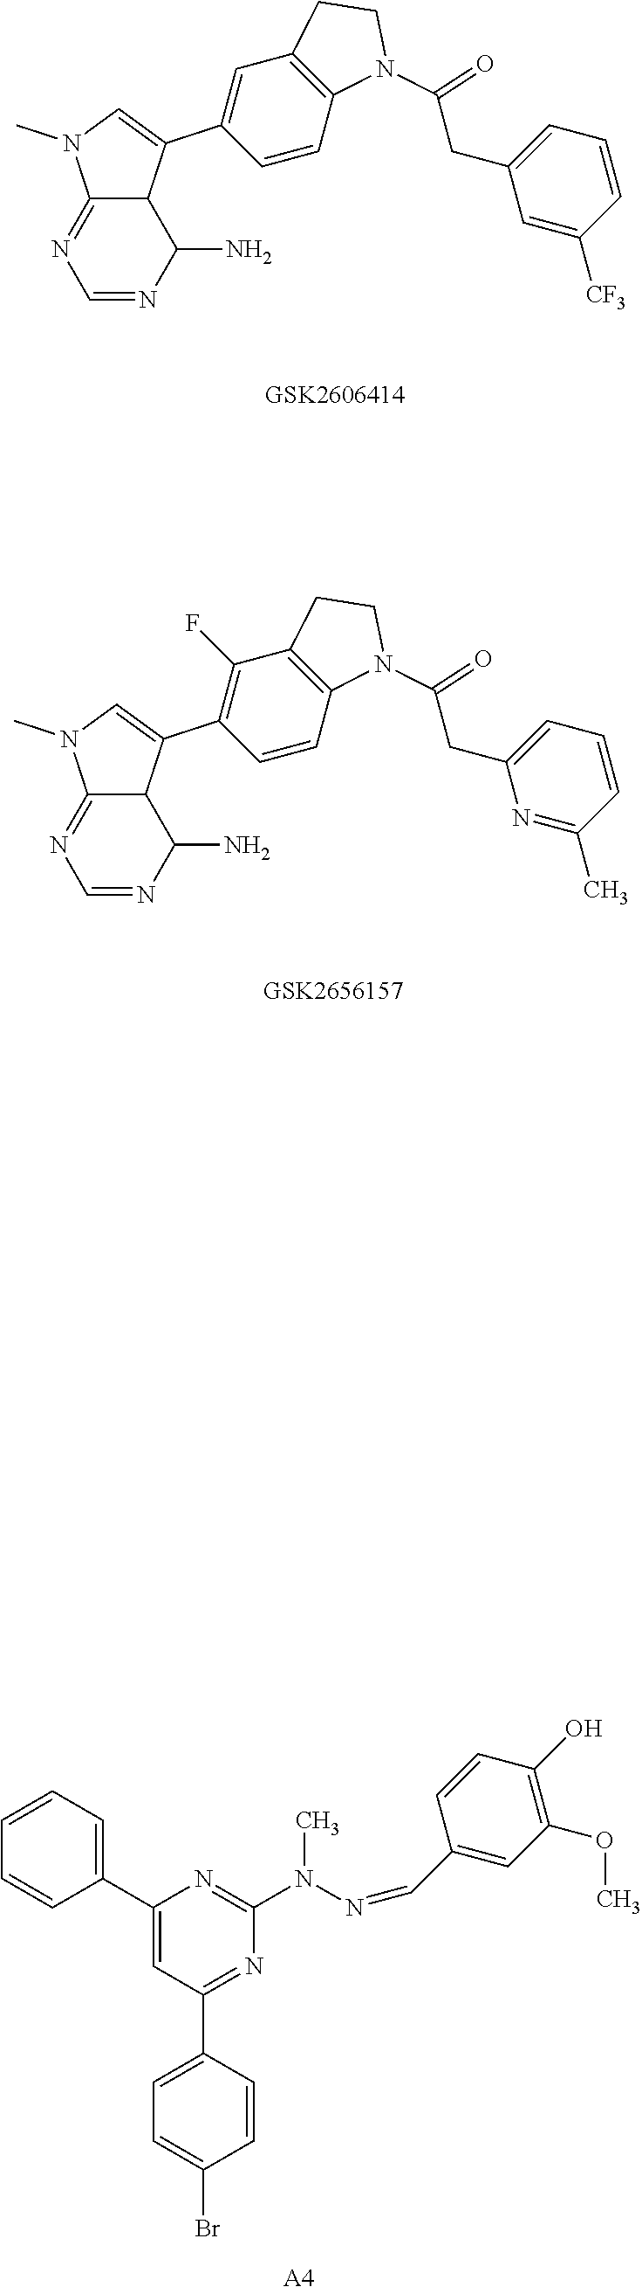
C12C(=NC=NC1N)N(C)C=C2C1=CC2=C(C=C1)N(C(=O)CC1=CC=CC([CF3])=C1)CC2.C12C(=NC=NC1N)N(C)C=C2C1=C(F)C2=C(C=C1)N(C(=O)CC1=CC=CC(C)=N1)CC2.C1=C(Br)C=CC(C2=NC(N(N=CC3=CC(OC)=C(O)C=C3)C)=NC(C3=CC=CC=C3)=C2)=C1.[A4]
